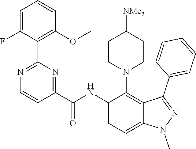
C1(NC(C2=NC(C3=C(OC)C=CC=C3F)=NC=C2)=O)=CC=C2C(=C1N1CCC([NMe2])CC1)C(C1=CC=CC=C1)=NN2C
